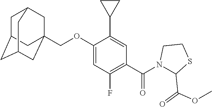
C(OC1=CC(F)=C(C(N2C(C(=O)OC)SCC2)=O)C=C1C1CC1)C12CC3CC(CC(C1)C3)C2
